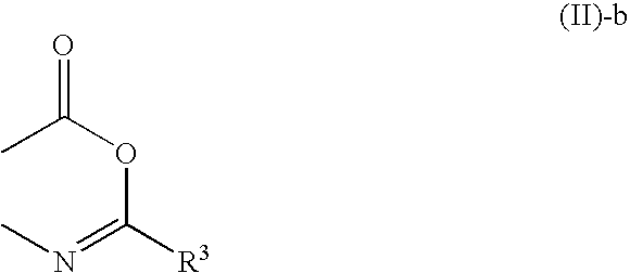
CC(OC(=NC)[R3])=O
